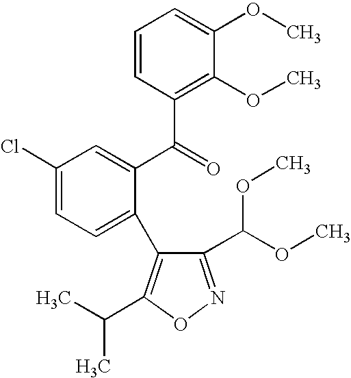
C1=CC(C(=O)C2=CC(Cl)=CC=C2C2=C(C(C)C)ON=C2C(OC)OC)=C(OC)C(OC)=C1
